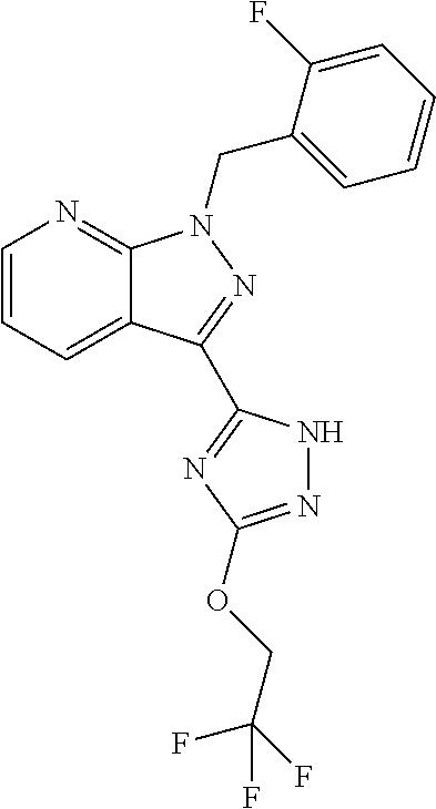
C1=CC=C2C(=N1)N(CC1=CC=CC=C1F)N=C2C1=NC(OCC(F)(F)F)=NN1
